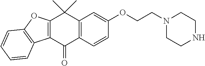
C1(=O)C2=C(C(C)(C)C3=C1C1=C(O3)C=CC=C1)C=C(OCCN1CCNCC1)C=C2
